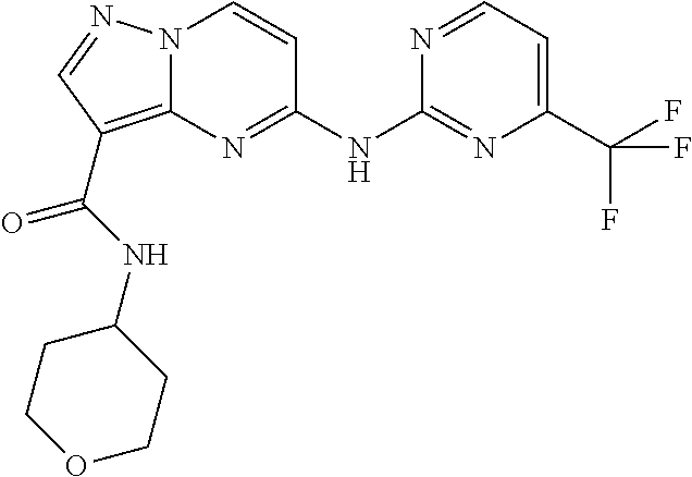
N(C1=NC2=C(C(=O)NC3CCOCC3)C=NN2C=C1)C1=NC(C(F)(F)F)=CC=N1
